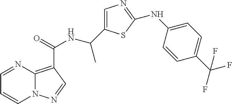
C1(C(NC(=O)C2=C3N(C=CC=N3)N=C2)C)=CN=C(NC2=CC=C(C(F)(F)F)C=C2)S1
